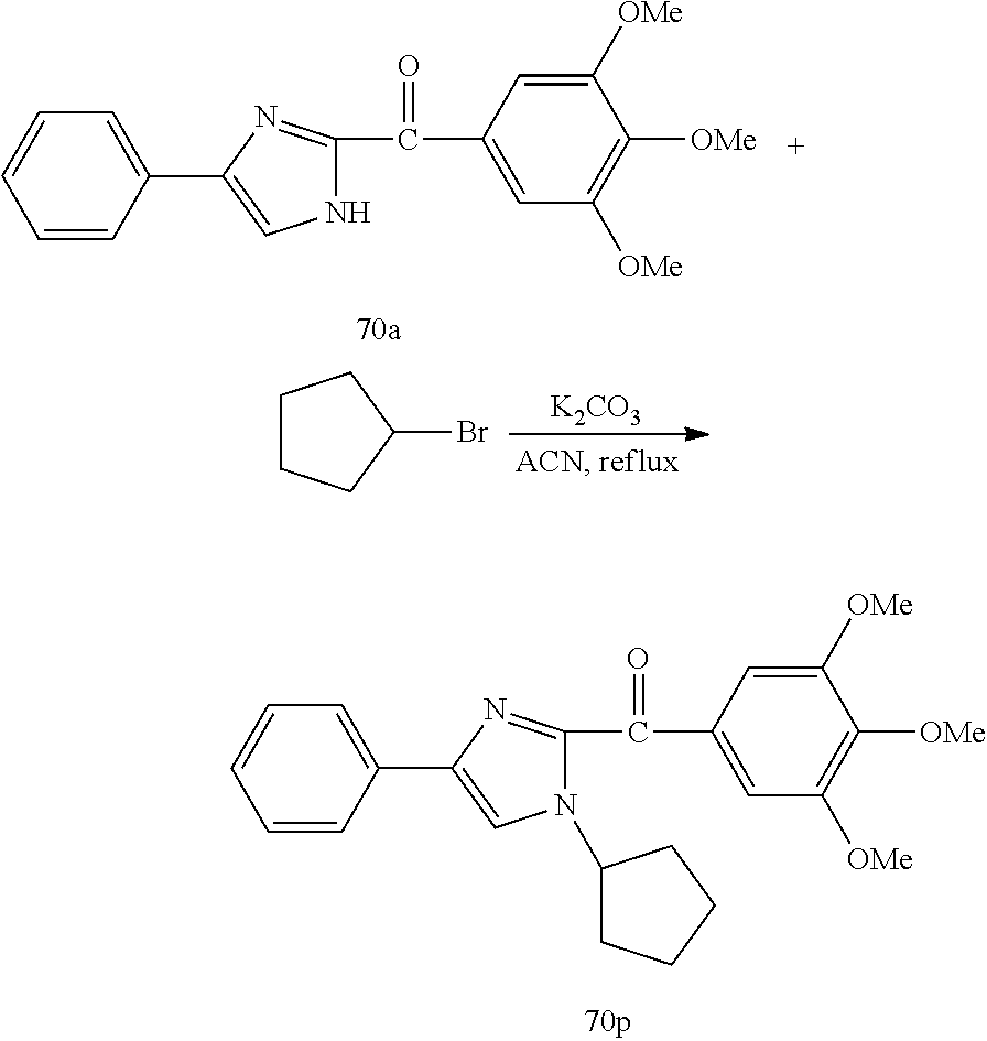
C1([OMe])=CC(C(C2=NC(C3=CC=CC=C3)=CN2)=O)=CC([OMe])=C1[OMe].C1CCC(Br)C1.[K2CO3].C1([OMe])=CC(C(C2=NC(C3=CC=CC=C3)=CN2C2CCCC2)=O)=CC([OMe])=C1[OMe]
